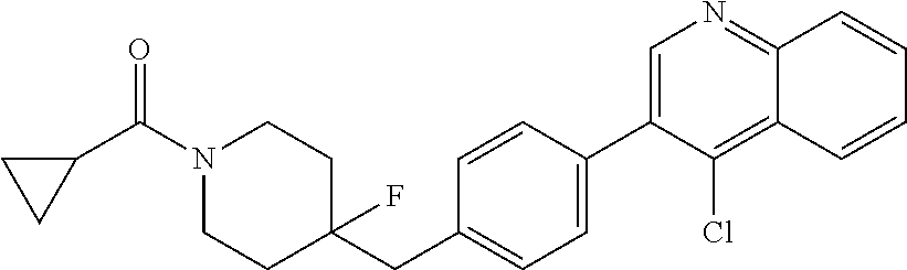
C1(C2=CC=C(CC3(F)CCN(C(C4CC4)=O)CC3)C=C2)=CN=C2C(=C1Cl)C=CC=C2
